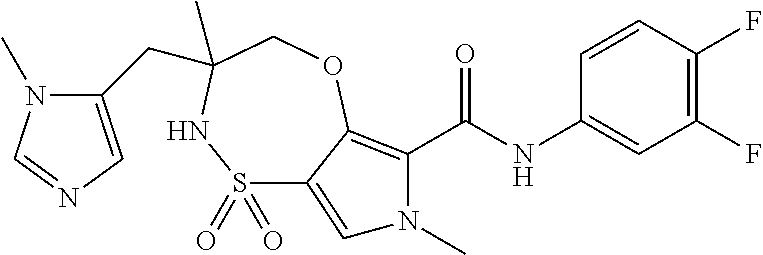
C1(F)=C(F)C=CC(NC(=O)C2=C3C(=CN2C)S(=O)(=O)NC(CC2=CN=CN2C)(C)CO3)=C1
